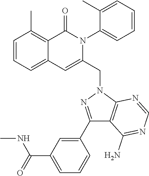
C1=CC=C2C(=C1C)C(=O)N(C1=CC=CC=C1C)C(CN1C3=C(C(N)=NC=N3)C(C3=CC(C(=O)NC)=CC=C3)=N1)=C2
